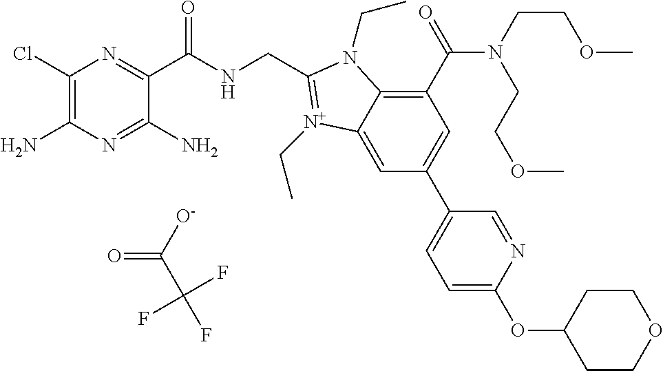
C1(Cl)=C(N)N=C(N)C(C(NCC2=[N+](CC)C3=CC(C4=CC=C(OC5CCOCC5)N=C4)=CC(C(=O)N(CCOC)CCOC)=C3N2CC)=O)=N1.O=C([O-])C(F)(F)F
